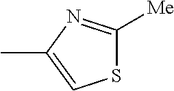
S1C([Me])=NC(C)=C1
